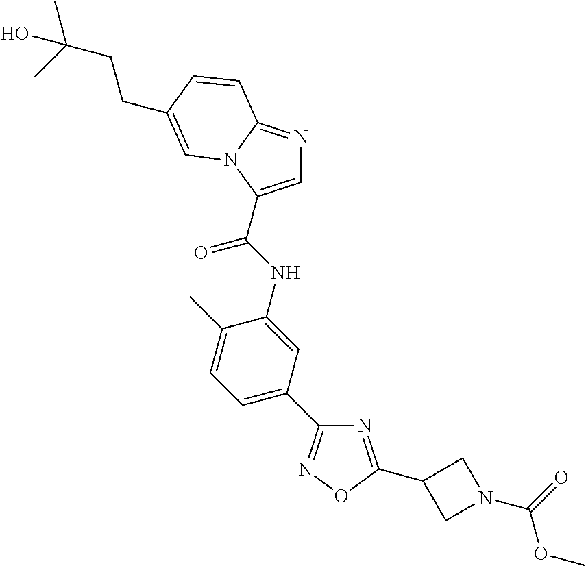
N1=C(C2CN(C(OC)=O)C2)ON=C1C1=CC=C(C)C(NC(=O)C2=CN=C3N2C=C(CCC(C)(C)O)C=C3)=C1
